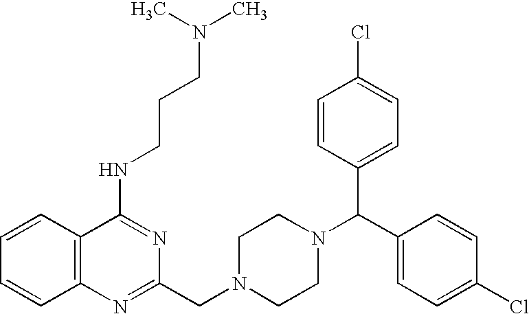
C12=C(C=CC=C1)C(NCCCN(C)C)=NC(CN1CCN(C(C3=CC=C(Cl)C=C3)C3=CC=C(Cl)C=C3)CC1)=N2
